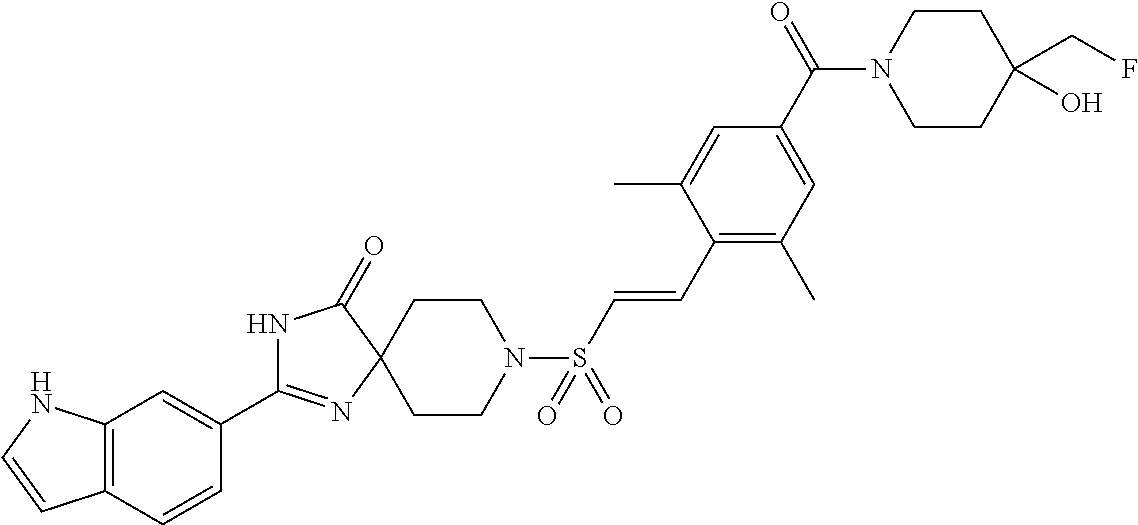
N1C(C2=CC3=C(C=C2)C=CN3)=NC2(C1=O)CCN(S(C=CC1=C(C)C=C(C(N3CCC(CF)(O)CC3)=O)C=C1C)(=O)=O)CC2
